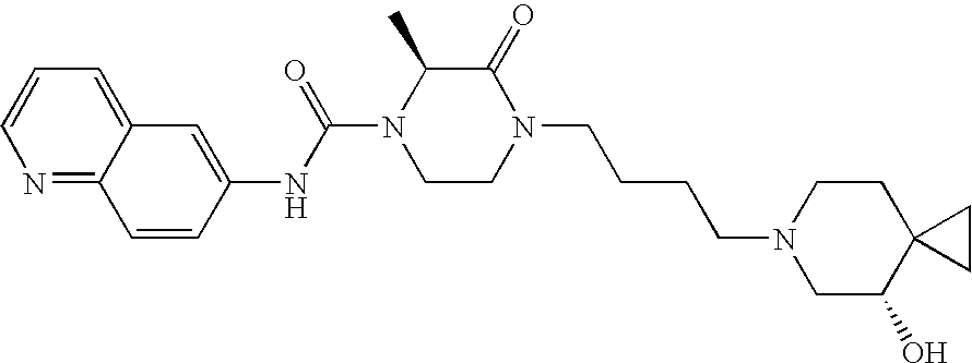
C1=CC2=NC=CC=C2C=C1NC(N1CCN(CCCCN2CC(O)C3(CC2)CC3)C(=O)C1C)=O
